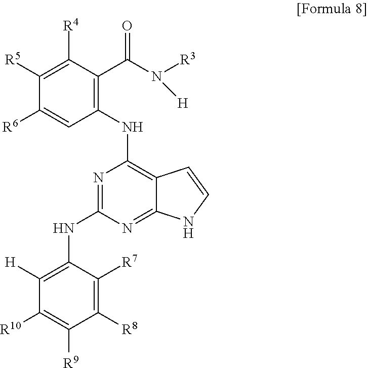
C1(NC2=C3C(=NC(NC4=C([H])C([R10])=C([R9])C([R8])=C4[R7])=N2)NC=C3)=C(C(N([R3])[H])=O)C([R4])=C([R5])C([R6])=C1
